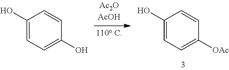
C1(O)=CC=C([OAc])C=C1.C1(O)=CC=C(O)C=C1
